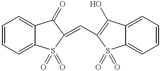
C1=CC=C2C(=C1)S(=O)(=O)C(=CC1=C(O)C3=CC=CC=C3S1(=O)=O)C2=O
